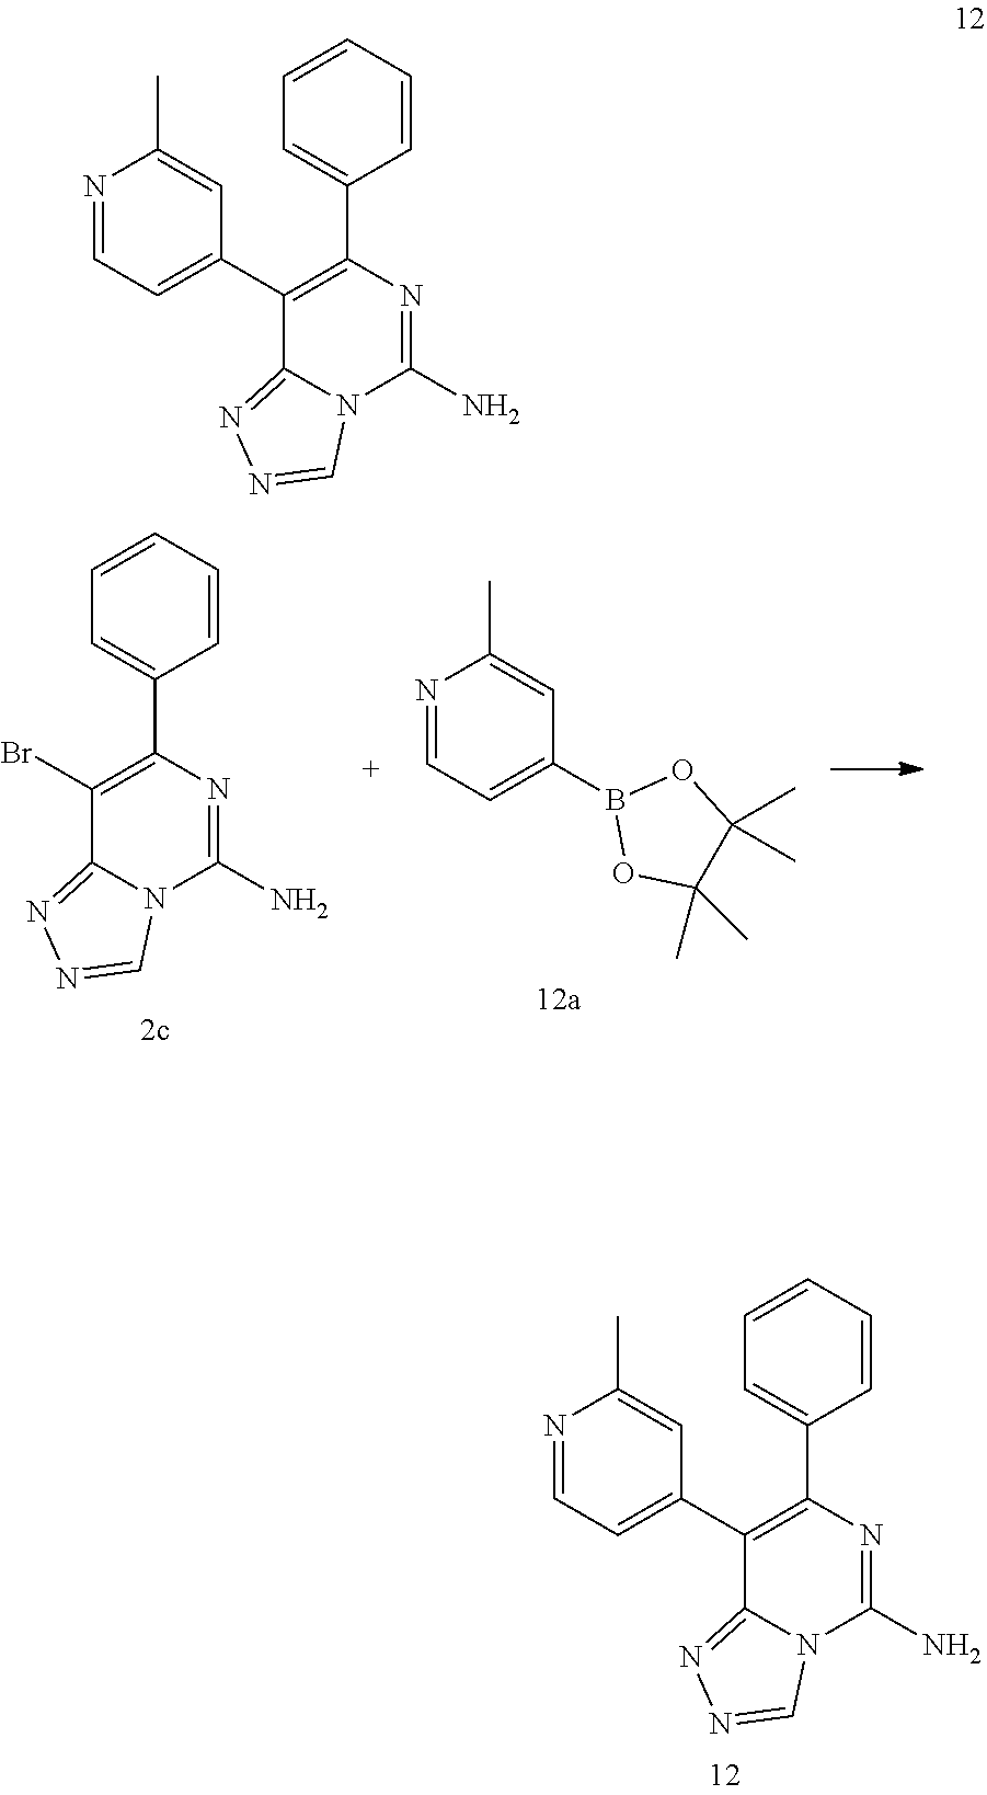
N12C=NN=C1C(C1=CC=NC(C)=C1)=C(C1=CC=CC=C1)N=C2N.C1=NN=C2N1C(N)=NC(C1=CC=CC=C1)=C2Br.C1(C)(C)C(C)(C)OB(C2=CC=NC(C)=C2)O1.N12C=NN=C1C(C1=CC=NC(C)=C1)=C(C1=CC=CC=C1)N=C2N
